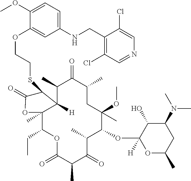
C12([H])C(C)C(=O)C(C)CC(OC)(C)C(OC3([H])OC(C)CC(N(C)C)C3O)C(C)C(=O)C(C)C(=O)OC(CC)C1(C)OC(=O)C2SCCOC1=CC(NCC2=C(Cl)C=NC=C2Cl)=CC=C1OC
